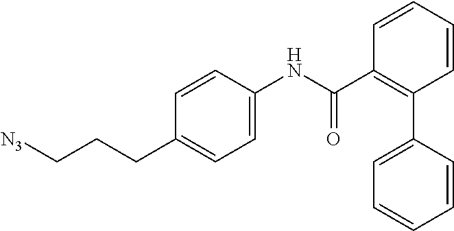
[N3]CCCC1=CC=C(NC(=O)C2=C(C3=CC=CC=C3)C=CC=C2)C=C1
